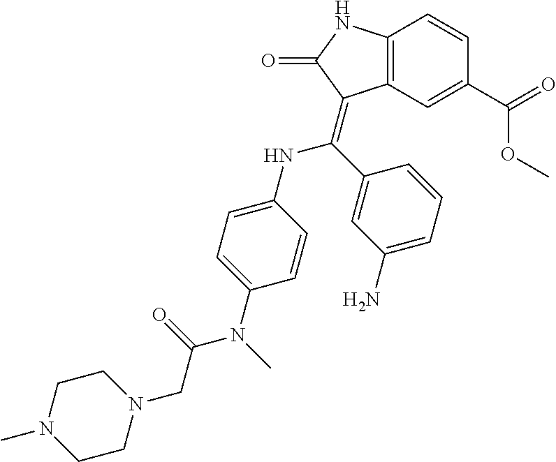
C12=C(NC(=O)C1=C(C1=CC(N)=CC=C1)NC1=CC=C(N(C(CN3CCN(C)CC3)=O)C)C=C1)C=CC(C(=O)OC)=C2
